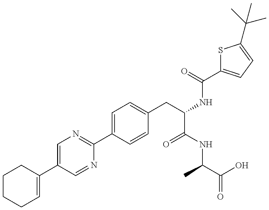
C1CC=C(C2=CN=C(C3=CC=C(CC(NC(=O)C4=CC=C(C(C)(C)C)S4)C(NC(C(=O)O)C)=O)C=C3)N=C2)CC1
